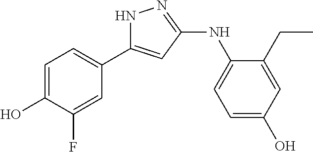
N1C(C2=CC=C(O)C(F)=C2)=CC(NC2=CC=C(O)C=C2CC)=N1
